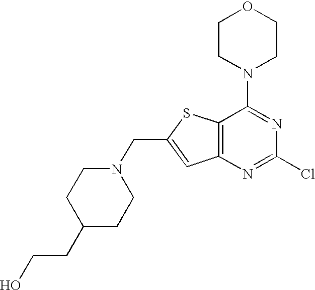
C1(CCO)CCN(CC2=CC3=C(S2)C(N2CCOCC2)=NC(Cl)=N3)CC1
